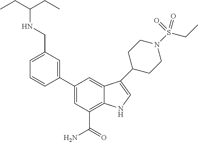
C1=C(C2=CC(CNC(CC)CC)=CC=C2)C=C2C(=C1C(=O)N)NC=C2C1CCN(S(=O)(=O)CC)CC1
